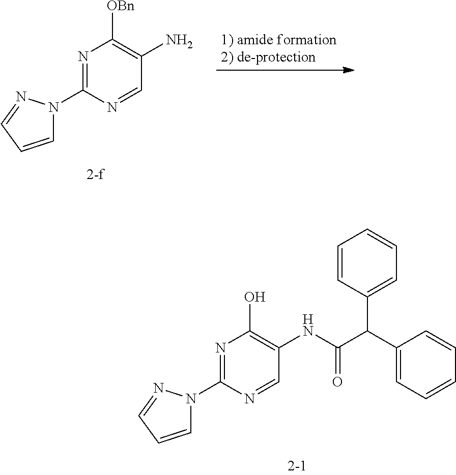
N1=C(N2C=CC=N2)N=CC(NC(C(C2=CC=CC=C2)C2=CC=CC=C2)=O)=C1O.N1=C(N2C=CC=N2)N=CC(N)=C1[OBn]
